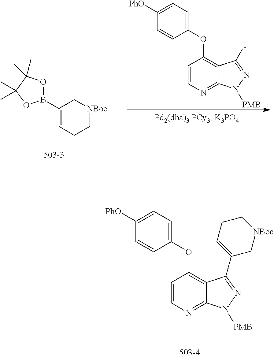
C1(OC2=C3C(=NC=C2)N([PMB])N=C3C2=CCC[NBoc]C2)=CC=C([PhO])C=C1.C1(B2OC(C)(C)C(C)(C)O2)=CCC[NBoc]C1.C1(OC2=C3C(=NC=C2)N([PMB])N=C3I)=CC=C([PhO])C=C1
